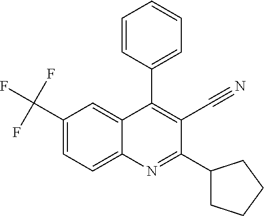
C1(C(F)(F)F)=CC=C2C(=C1)C(C1=CC=CC=C1)=C(C#N)C(C1CCCC1)=N2
